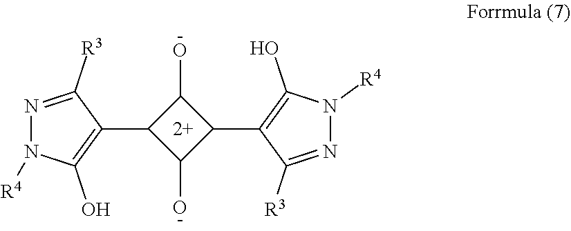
C1(C2C(O)C(C3=C(O)N([R4])N=C3[R3])C2O)=C(O)N([R4])N=C1[R3]
